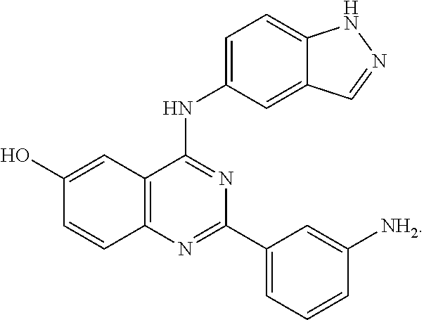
C1(O)=CC2=C(C=C1)N=C(C1=CC=CC([NH2])=C1)N=C2NC1=CC=C2C(=C1)C=NN2
